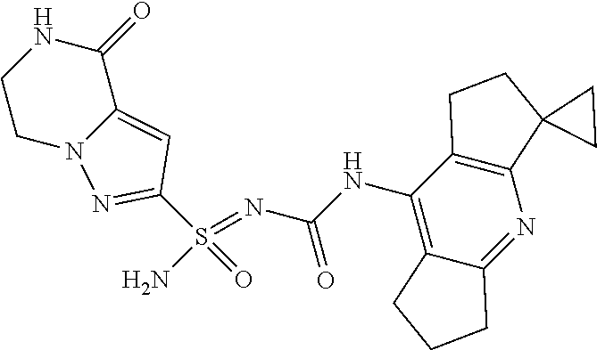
C(NC1=C2C(=NC3=C1CCC31CC1)CCC2)(N=S(N)(=O)C1=NN2C(=C1)C(=O)NCC2)=O
